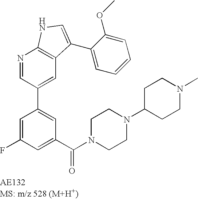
N1=CC(C2=CC(C(N3CCN(C4CCN(C)CC4)CC3)=O)=CC(F)=C2)=CC2=C1NC=C2C1=CC=CC=C1OC
